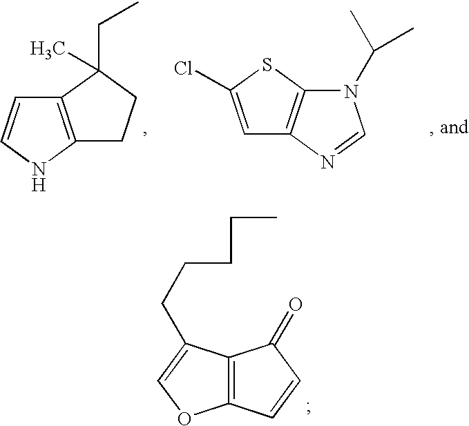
C12=C(NC=C1)CCC2(CC)C.C12=C(SC(Cl)=C1)N(C(C)C)C=N2.C12=C(C=CC1=O)OC=C2CCCCC
